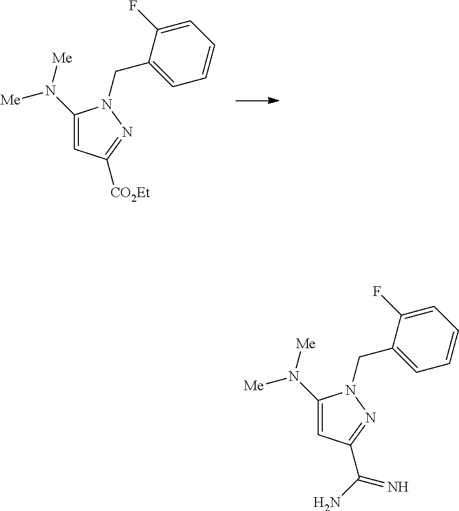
N(C1=CC(C(N)=N)=NN1CC1=CC=CC=C1F)([Me])[Me].N(C1=CC([CO2Et])=NN1CC1=CC=CC=C1F)([Me])[Me]
